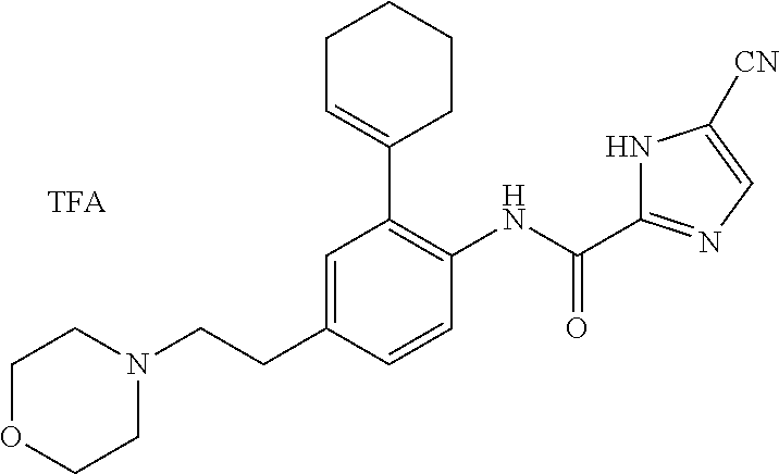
C1=C(CCN2CCOCC2)C=CC(NC(=O)C2=NC=C([CN])N2)=C1C1=CCCCC1.[TFA]
